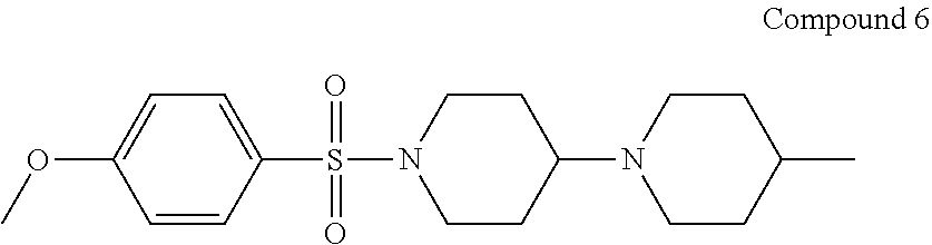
C1(OC)=CC=C(S(=O)(=O)N2CCC(N3CCC(C)CC3)CC2)C=C1
